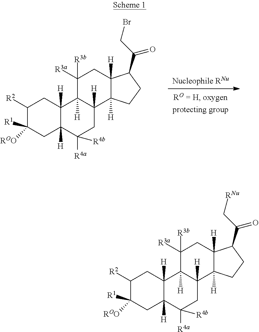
C1([R2])C([ROO])([R1])CC2([H])C([H])(C1)C1([H])C([H])(CC2([R4b])[R4a])C2([H])C([H])(CC1([R3b])[R3a])C(C(CBr)=O)CC2.C1([R2])C([ROO])([R1])CC2([H])C([H])(C1)C1([H])C([H])(CC2([R4b])[R4a])C2([H])C([H])(CC1([R3b])[R3a])C(C(C[RNu])=O)CC2
